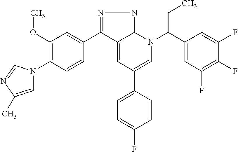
N1=C(C2=CC(OC)=C(N3C=C(C)N=C3)C=C2)C2=CC(C3=CC=C(F)C=C3)=CN(C(C3=CC(F)=C(F)C(F)=C3)CC)C2=N1
